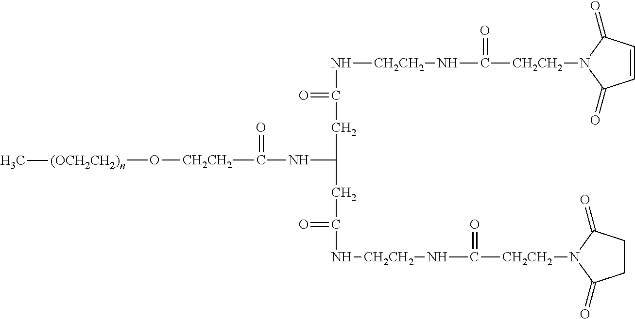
C([CH2CH2]N1C(=O)C=CC1=O)(=O)N[CH2CH2]NC(CC(CC(=O)N[CH2CH2]NC([CH2CH2]N1C(=O)CCC1=O)=O)NC(=O)[CH2CH2]O[(OCH2CH2)n]C)=O
